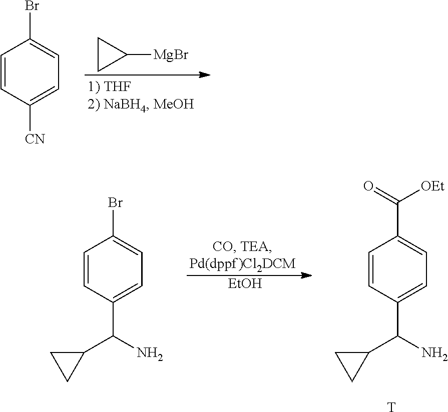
C1=CC([CN])=CC=C1Br.C1CC1[MgBr].[EtOH].C1=CC(C(N)C2CC2)=CC=C1C(=O)[OEt].[T].C1=CC(C(N)C2CC2)=CC=C1Br
